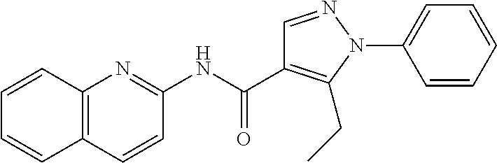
N(C(=O)C1=C(CC)N(C2=CC=CC=C2)N=C1)C1=NC2=C(C=C1)C=CC=C2
